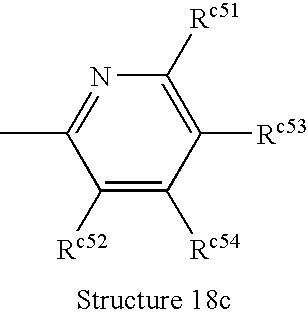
C1([Rc51])=C([Rc53])C([Rc54])=C([Rc52])C(C)=N1
